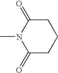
CN1C(=O)CCCC1=O
